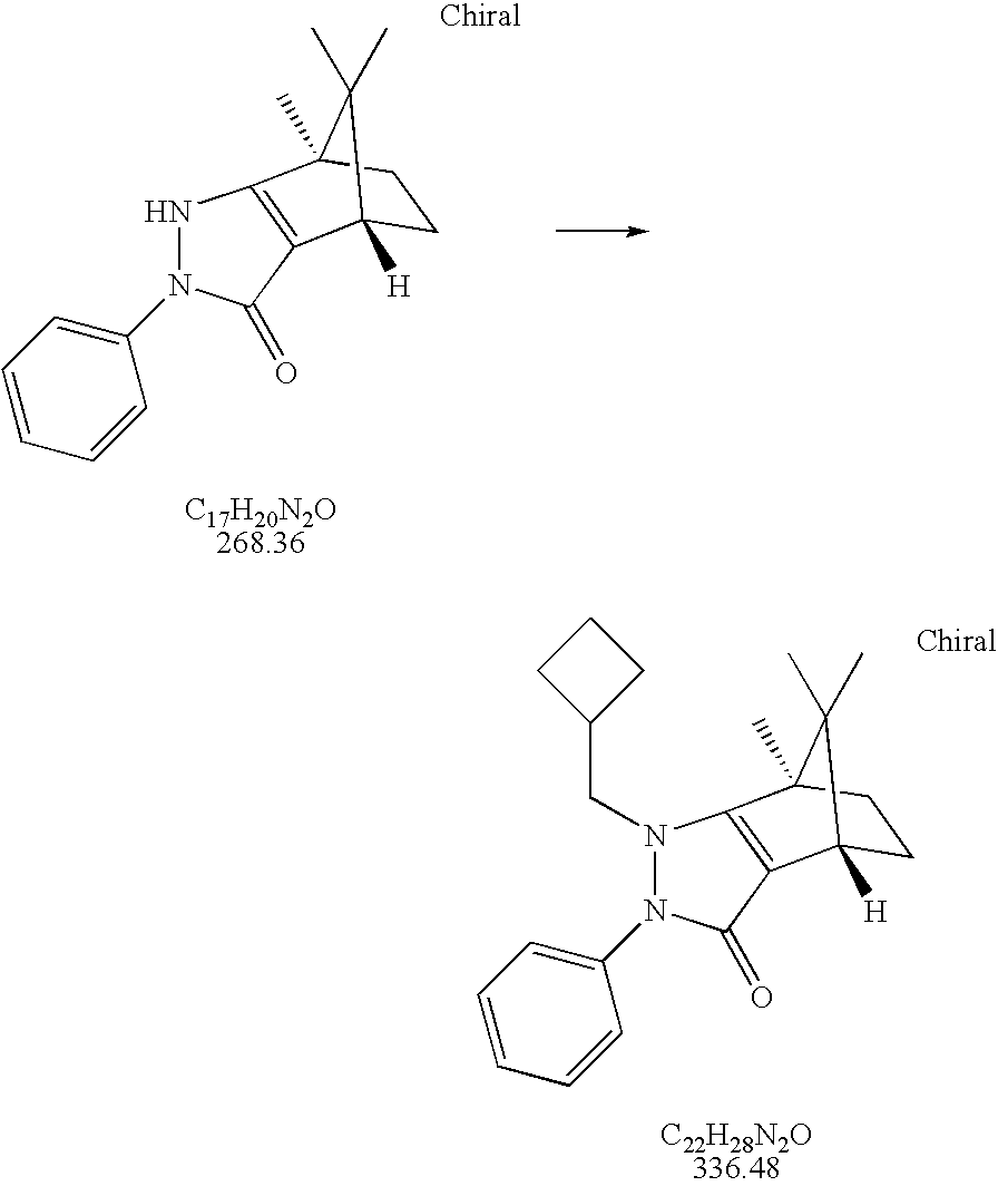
N1N(C2=CC=CC=C2)C(=O)C2=C1C1(C)CCC2([H])C1(C)C.C(N1N(C2=CC=CC=C2)C(=O)C2=C1C1(C)CCC2([H])C1(C)C)C1CCC1
